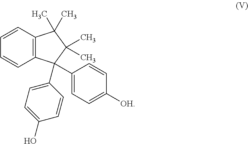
C1=CC2=C(C(C)(C)C(C)(C)C2(C2=CC=C([OH])C=C2)C2=CC=C(O)C=C2)C=C1
